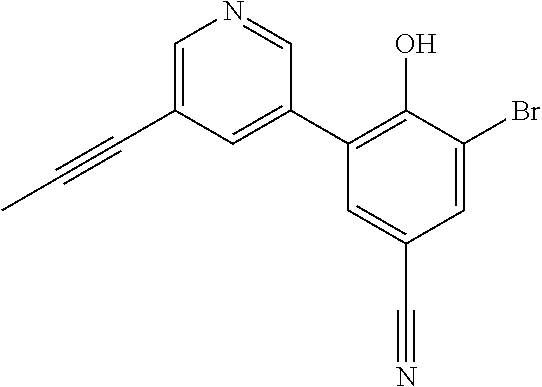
C1(C#CC)=CN=CC(C2=C(O)C(Br)=CC(C#N)=C2)=C1
